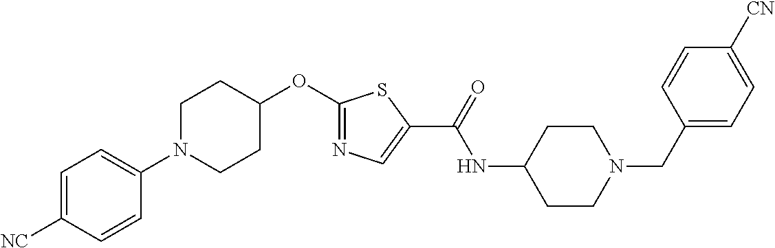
C1([NC])=CC=C(N2CCC(OC3=NC=C(C(=O)NC4CCN(CC5=CC=C([CN])C=C5)CC4)S3)CC2)C=C1
